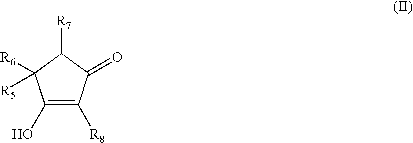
C1(O)=C([R8])C(=O)C([R7])C1([R6])[R5]
